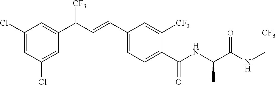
C1(Cl)=CC(Cl)=CC(C(C=CC2=CC=C(C(NC(C(NC[CF3])=O)C)=O)C([CF3])=C2)[CF3])=C1
